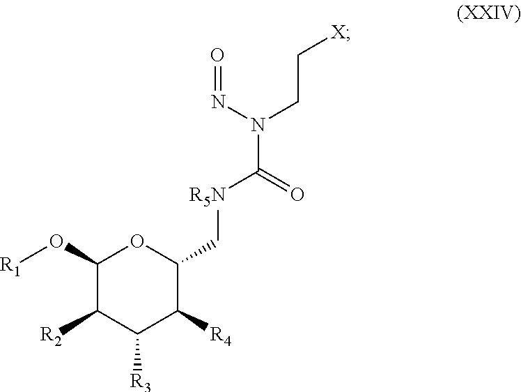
C1(O[R1])C([R2])C([R3])C([R4])C(C[R5N]C(N(N=O)CC[X])=O)O1
